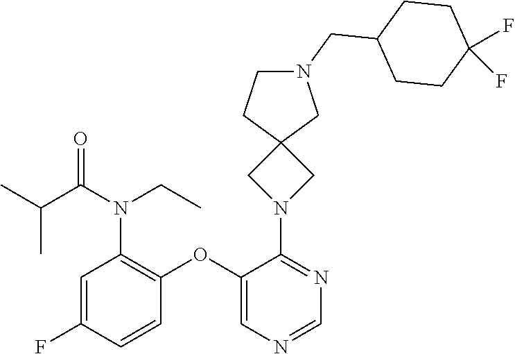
C1=C(F)C=CC(OC2=CN=CN=C2N2CC3(C2)CN(CC2CCC(F)(F)CC2)CC3)=C1N(CC)C(C(C)C)=O
